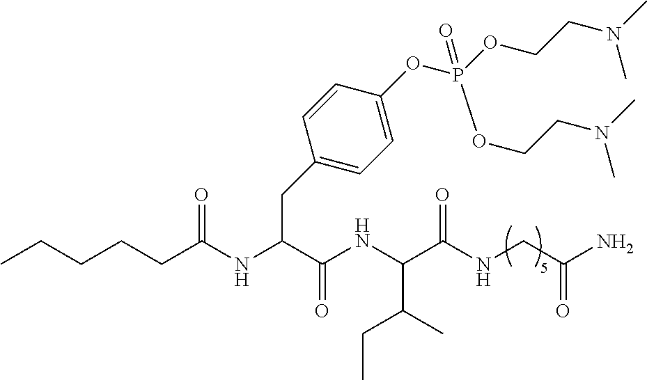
CCCCCC(NC(C(NC(C(NCC(N)=O)=O)C(C)CC)=O)CC1=CC=C(OP(OCCN(C)C)(OCCN(C)C)=O)C=C1)=O
